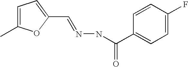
C1(C=NNC(=O)C2=CC=C(F)C=C2)=CC=C(C)O1
